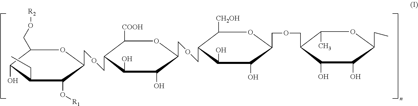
C1(CO[R2])C(O)C(CC)C(O[R1])C(COCC2C([COOH])OC(COCC3C([CH2OH])OC(COCC4C(C)OC(CC)C(O)C4O)C(O)C3O)C(O)C2O)O1
